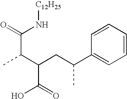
C1=CC=CC(C(CC(C(C(=O)N[C12H25])C)C(O)=O)C)=C1
